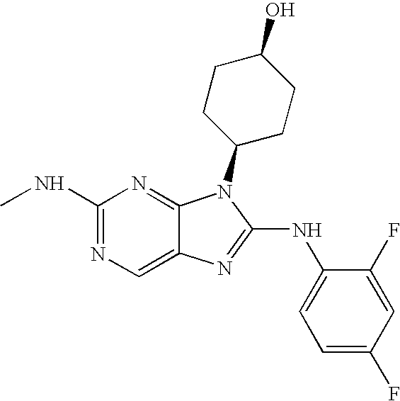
N1=C(NC)N=C2C(=C1)N=C(NC1=CC=C(F)C=C1F)N2C1CCC(O)CC1
